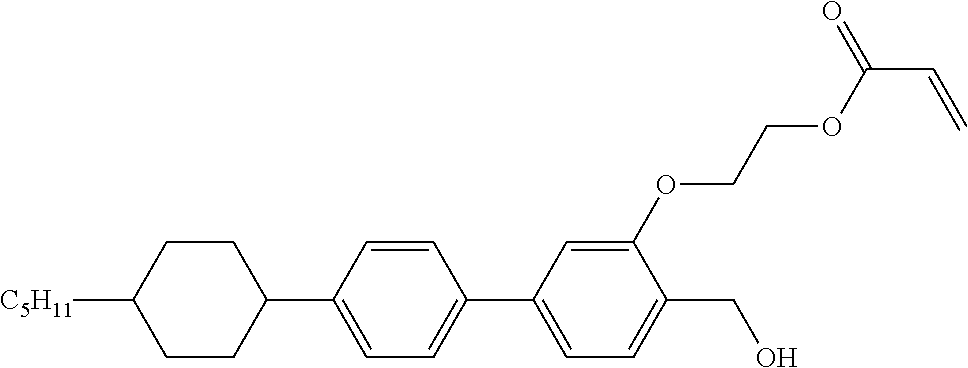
C1CC([C5H11])CCC1C1=CC=C(C2=CC=C(CO)C(OCCOC(=O)C=C)=C2)C=C1
